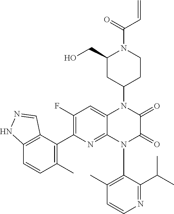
C12=C(C(C3=C(F)C=C4C(=N3)N(C3=C(C)C=CN=C3C(C)C)C(=O)C(=O)N4C3CCN(C(=O)C=C)C(CO)C3)=C(C)C=C1)C=NN2
